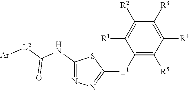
C1([L1]C2=NN=C(NC(=O)[L2][Ar])S2)=C([R5])C([R4])=C([R3])C([R2])=C1[R1]
